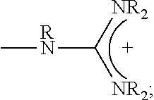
[RN](C([NR2])[NR2])C
